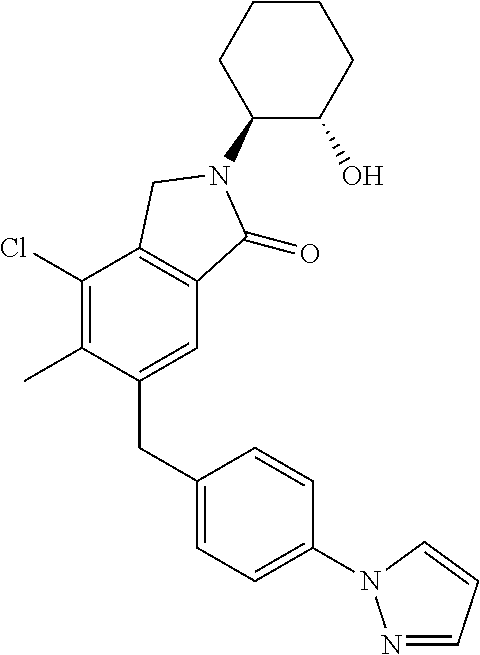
C1(N2C(=O)C3=C(C(Cl)=C(C)C(CC4=CC=C(N5N=CC=C5)C=C4)=C3)C2)C(O)CCCC1
